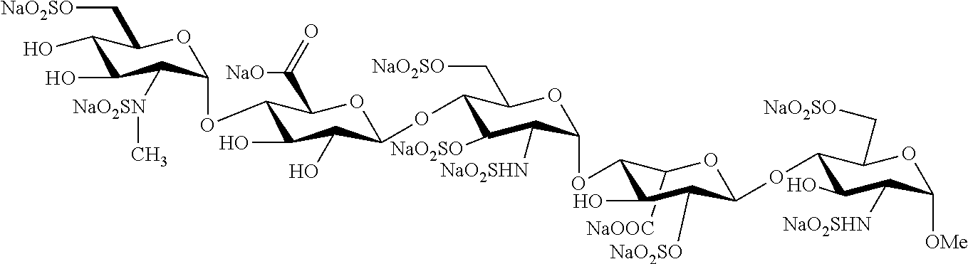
C1([NaOOC])C(OC2C([NaO2SHN])C([NaO2SO])C(OC3C(O)C(O)C(OC4C([NaO2SN]C)C(O)C(O)C(C[NaO2SO])O4)C(C(=O)[NaO])O3)C(C[NaO2SO])O2)C(O)C([NaO2SO])C(OC2C(O)C([NaO2SHN])C([OMe])OC2C[NaO2SO])O1
